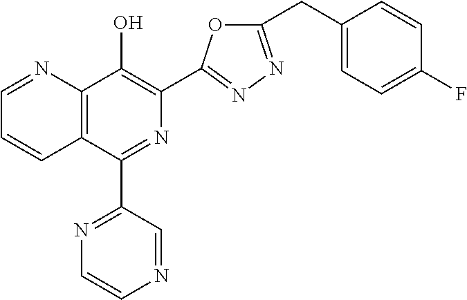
C1=NC2=C(C=C1)C(C1=NC=CN=C1)=NC(C1=NN=C(CC3=CC=C(F)C=C3)O1)=C2O
